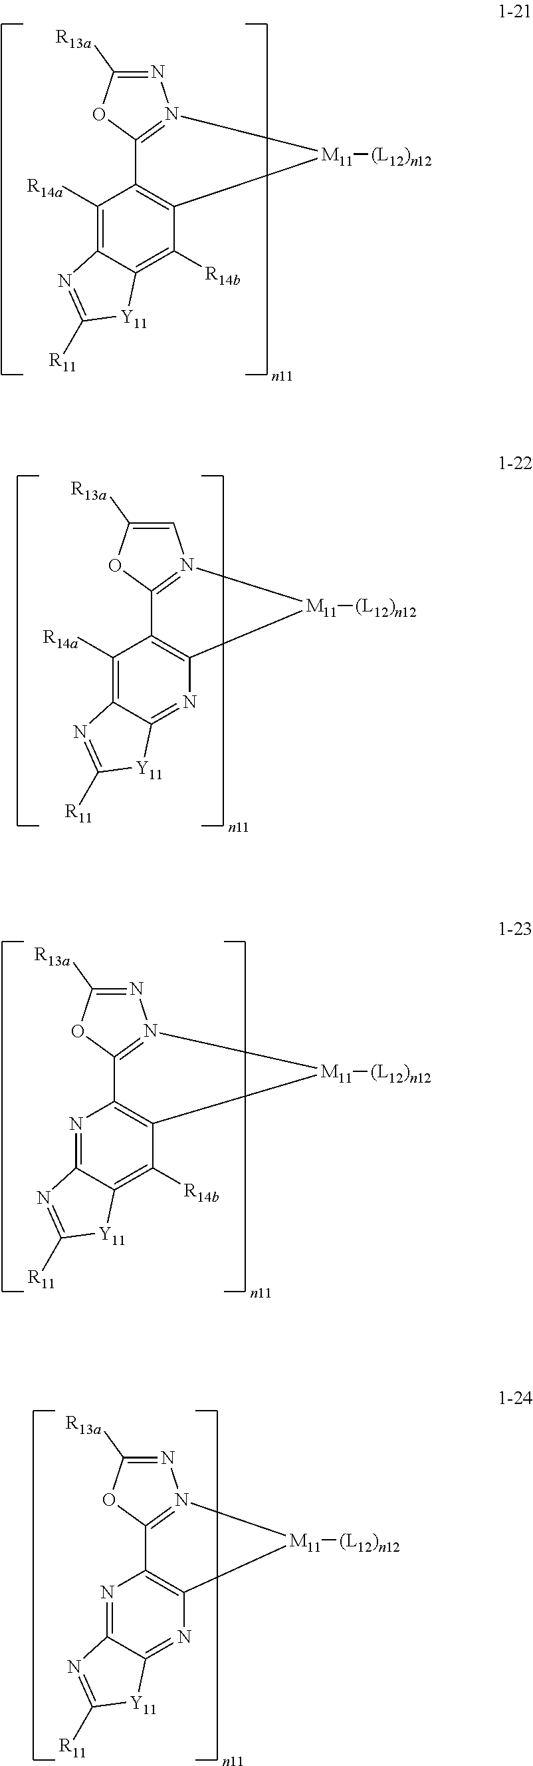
N1=C([R13a])OC2=N1[M11]([(L12)n12])C1=C2C([R14a])=C2C(=C1[R14b])[Y11]C([R11])=N2.C1=C([R13a])OC2=N1[M11]([(L12)n12])C1=C2C([R14a])=C2C(=N1)[Y11]C([R11])=N2.N1=C([R13a])OC2=N1[M11]([(L12)n12])C1=C2N=C2C(=N1)[Y11]C([R11])=N2.N1=C([R13a])OC2=N1[M11]([(L12)n12])C1=C2N=C2C(=C1[R14b])[Y11]C([R11])=N2
